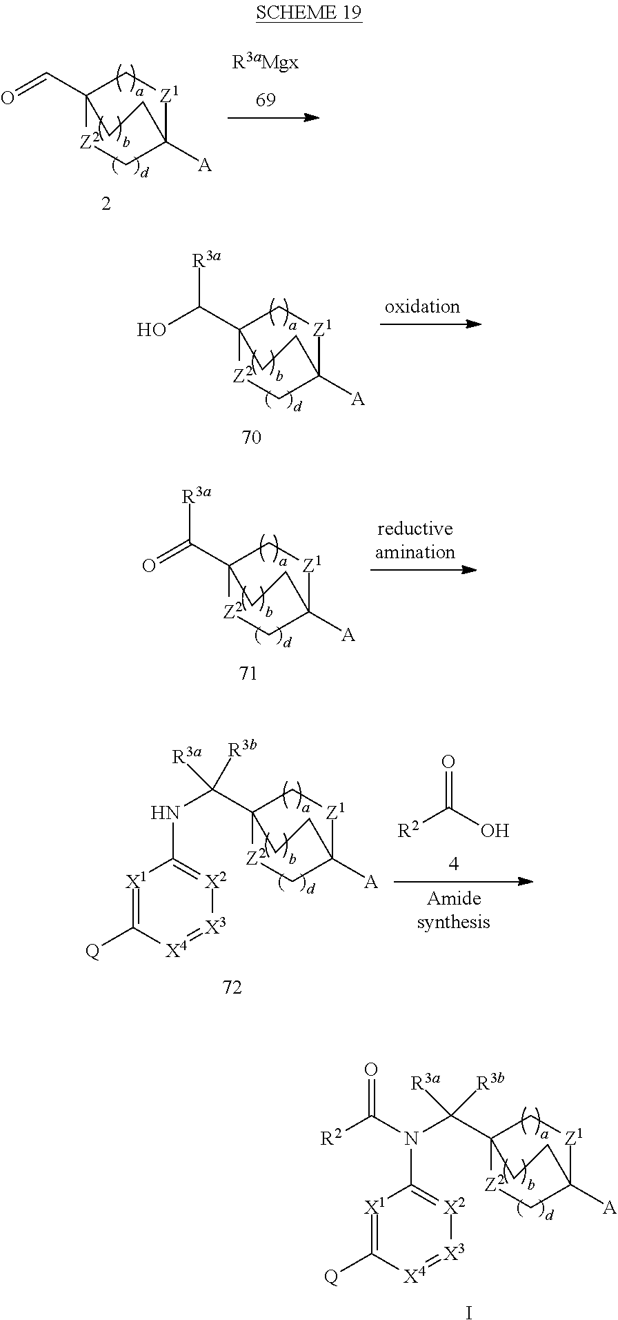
C12(C(N(C3=[X2][X3]=[X4]C([Q])=[X1]3)C([R2])=O)([R3b])[R3a])[Z2]CC([A])([Z1]C1)CC2.I.C12(C=O)[Z2]CC([A])([Z1]C1)CC2.C12(C(O)[R3a])[Z2]CC([A])([Z1]C1)CC2.C12(C(=O)[R3a])[Z2]CC([A])([Z1]C1)CC2.[R2]C(=O)O.C12(C(NC3=[X2][X3]=[X4]C([Q])=[X1]3)([R3b])[R3a])[Z2]CC([A])([Z1]C1)CC2
